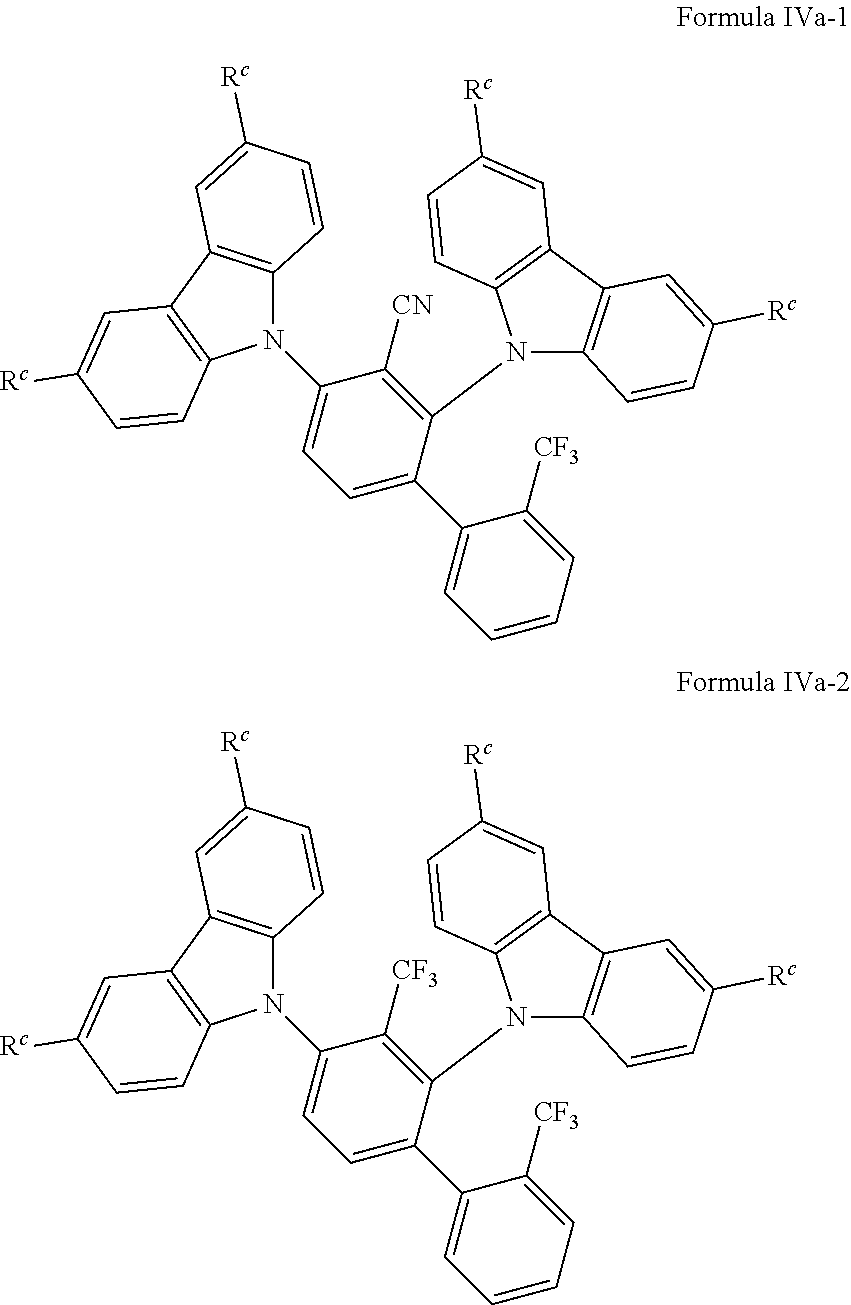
C12=C(C3=C(C=CC([Rc])=C3)N1C1=CC=C(C3=CC=CC=C3[CF3])C(N3C4=C(C5=C3C=CC([Rc])=C5)C=C([Rc])C=C4)=C1[CN])C=C([Rc])C=C2.C12=C(C3=C(C=CC([Rc])=C3)N1C1=CC=C(C3=CC=CC=C3[CF3])C(N3C4=C(C5=C3C=CC([Rc])=C5)C=C([Rc])C=C4)=C1[CF3])C=C([Rc])C=C2
